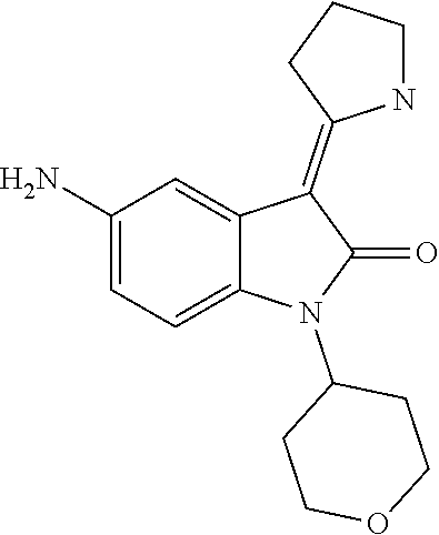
C1COCCC1N1C(=O)C(=C2CCCN2)C2=CC(N)=CC=C12
